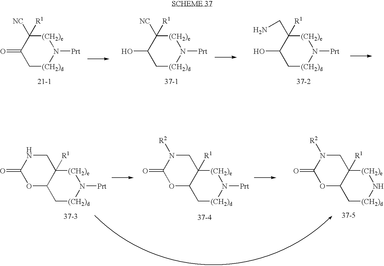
C1(=O)C[(CH2)d]N([Prt])[(CH2)e]C1([NC])[R1].C1(O)C[(CH2)d]N([Prt])[(CH2)e]C1([NC])[R1].C1(O)C[(CH2)d]N([Prt])[(CH2)e]C1(CN)[R1].C12C[(CH2)d]N([Prt])[(CH2)e]C1([R1])CNC(=O)O2.C12C[(CH2)d]N([Prt])[(CH2)e]C1([R1])CN([R2])C(=O)O2.C12C[(CH2)d]N[(CH2)e]C1([R1])CN([R2])C(=O)O2
